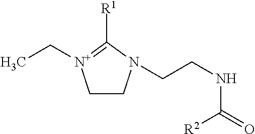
C1CN(CCNC(=O)[R2])C([R1])=[N+]1CC
